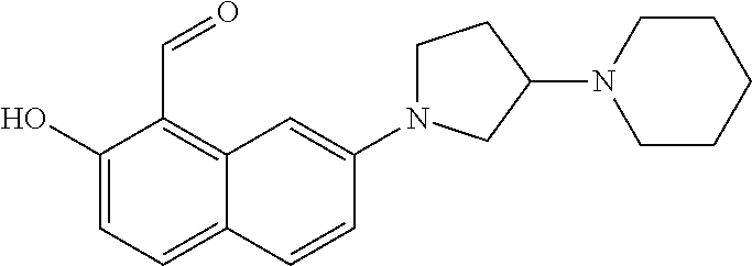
C1(O)=CC=C2C(=C1C=O)C=C(N1CCC(N3CCCCC3)C1)C=C2
